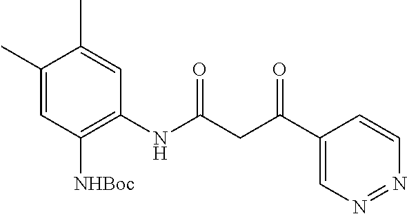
C1(C)=CC([NHBoc])=C(NC(CC(C2=CN=NC=C2)=O)=O)C=C1C
